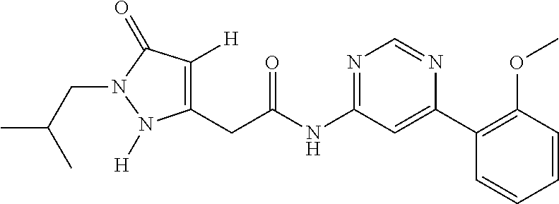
C(NC1=NC=NC(C2=C(OC)C=CC=C2)=C1)(=O)CC1=C([H])C(=O)N(CC(C)C)N1[H]
